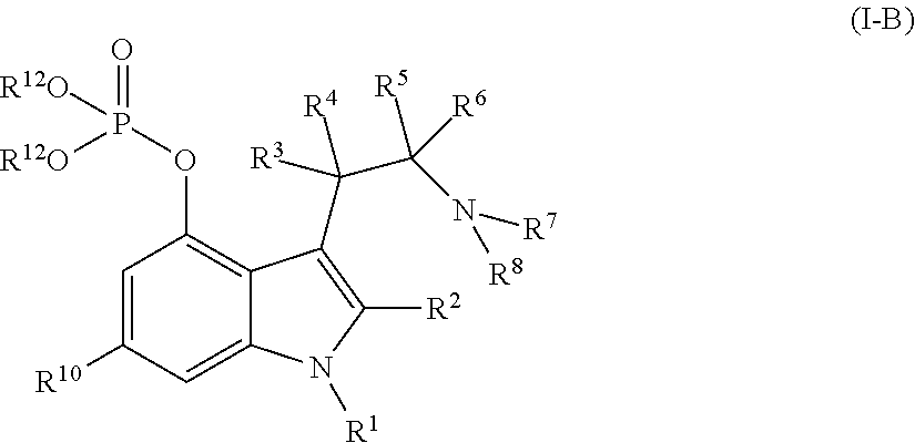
C1=C([R10])C=C2C(=C1OP([R12O])([R12O])=O)C(C([R3])(C(N([R7])[R8])([R6])[R5])[R4])=C([R2])N2[R1]
